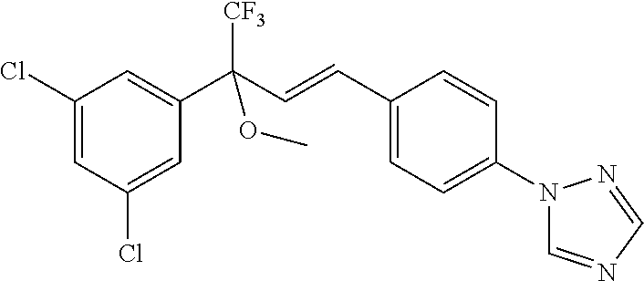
C1(Cl)=CC(Cl)=CC(C(C=CC2=CC=C(N3C=NC=N3)C=C2)([CF3])OC)=C1
